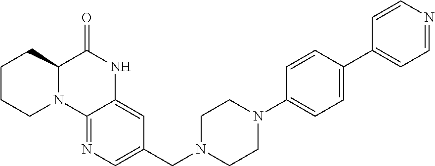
C12=NC=C(CN3CCN(C4=CC=C(C5=CC=NC=C5)C=C4)CC3)C=C1NC(=O)C1N2CCCC1
